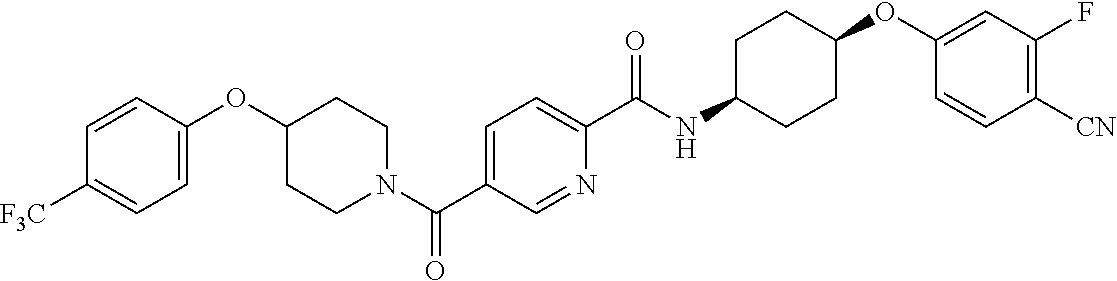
N(C(C1=CC=C(C(=O)N2CCC(OC3=CC=C([CF3])C=C3)CC2)C=N1)=O)C1CCC(OC2=CC(F)=C([CN])C=C2)CC1
